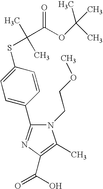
C1(C2=NC(C(O)=O)=C(C)N2CCOC)=CC=C(SC(C)(C)C(OC(C)(C)C)=O)C=C1
